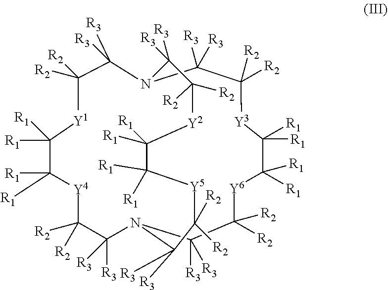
C1([R3])([R3])C([R2])([R2])[Y1]C([R1])([R1])C([R1])([R1])[Y4]C([R2])([R2])C([R3])([R3])N2C([R3])([R3])C([R2])([R2])[Y6]C([R1])([R1])C([R1])([R1])[Y3]C([R2])([R2])C([R3])([R3])N1C([R3])([R3])C([R2])([R2])[Y2]C([R1])([R1])C([R1])([R1])[Y5]C([R2])([R2])C2([R3])[R3]
